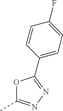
O1C(C)=NN=C1C1=CC=C(F)C=C1
